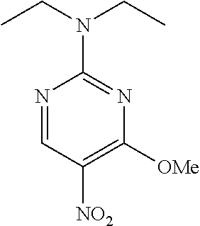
N1=CC([NO2])=C([OMe])N=C1N(CC)CC
